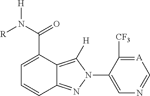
C12=NN(C3=CN=C[A]=C3[CF3])C([H])=C1C(C(=O)N([R])[H])=CC=C2
